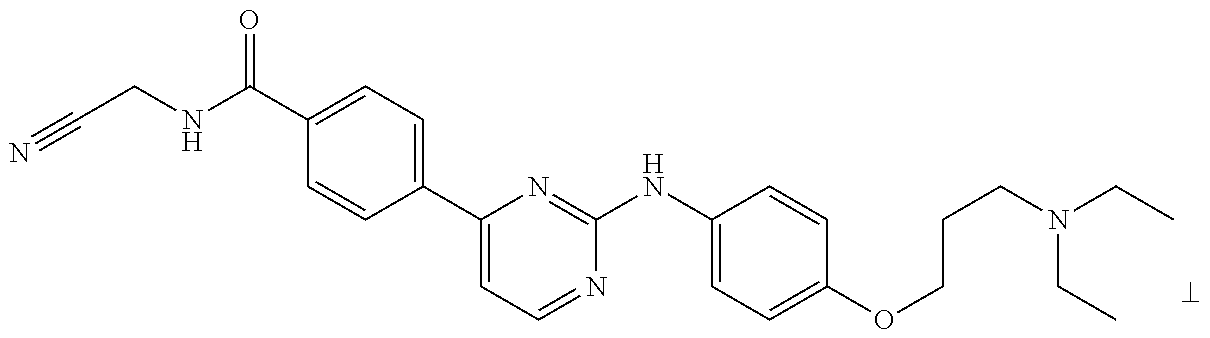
C(N(CC)CC)CCOC1=CC=C(NC2=NC(C3=CC=C(C(NCC#N)=O)C=C3)=CC=N2)C=C1
